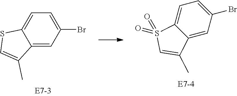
C12=CC(Br)=CC=C1SC=C2C.C1=C2C(=CC(Br)=C1)C(C)=CS2(=O)=O
